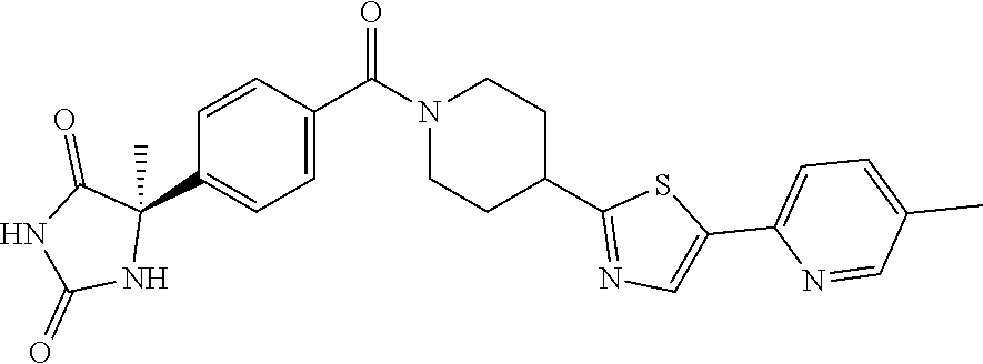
C1=CC(C(N2CCC(C3=NC=C(C4=CC=C(C)C=N4)S3)CC2)=O)=CC=C1C1(C)C(=O)NC(=O)N1
